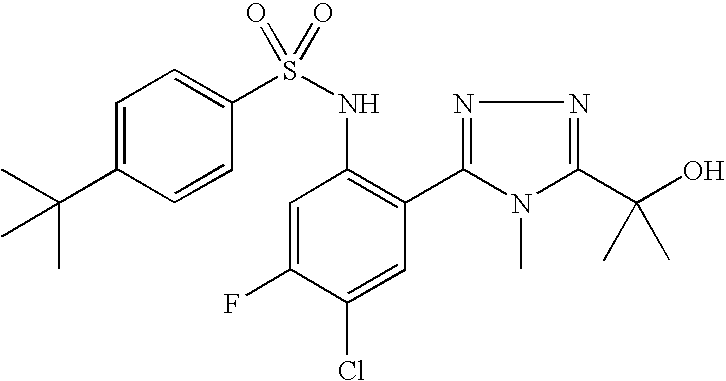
C1=C(C(C)(C)C)C=CC(S(NC2=C(C3=NN=C(C(O)(C)C)N3C)C=C(Cl)C(F)=C2)(=O)=O)=C1
